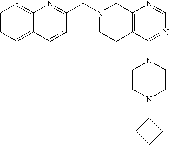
C1(CN2CCC3=C(C2)N=CN=C3N2CCN(C3CCC3)CC2)=NC2=CC=CC=C2C=C1
